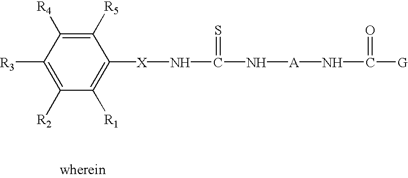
C1([R5])=C([R4])C([R3])=C([R2])C([R1])=C1[X]NC(=S)N[A]NC([G])=O
